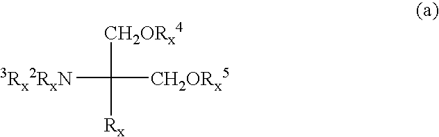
C([CH2ORx5])([CH2ORx4])([3Rx2RxN])[Rx]
